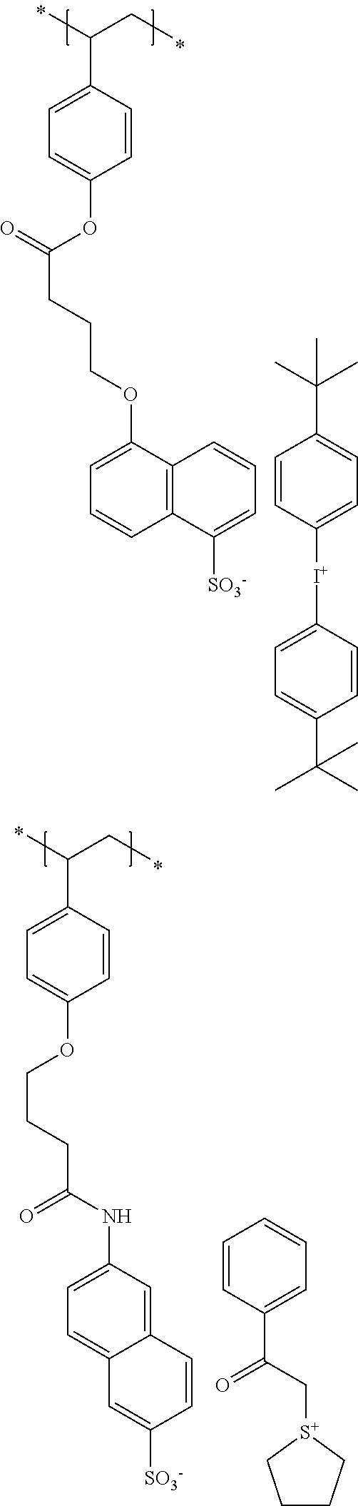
C1=C(C(CC)C)C=CC(OC(CCCOC2=CC=CC3=C2C=CC=C3[SO3-])=O)=C1.C1=CC([I+]C2=CC=C(C(C)(C)C)C=C2)=CC=C1C(C)(C)C.C1=C(C(CC)C)C=CC(OCCCC(NC2=CC=C3C(=C2)C=CC([SO3-])=C3)=O)=C1.C1=CC(C(C[S+]2CCCC2)=O)=CC=C1
